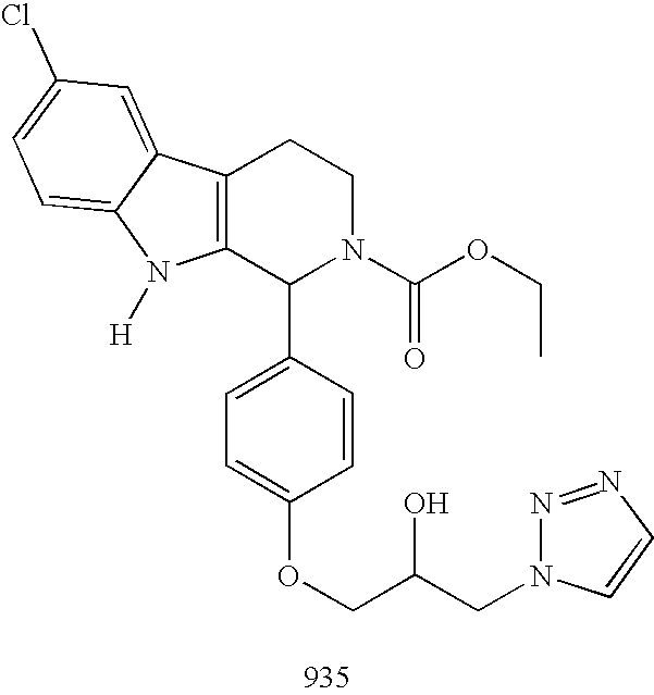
C12=C(C(C3=CC=C(OCC(CN4N=NC=C4)O)C=C3)N(C(OCC)=O)CC1)N([H])C1=CC=C(Cl)C=C21
